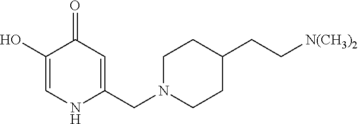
C1(O)=CNC(CN2CCC(CC[N(CH3)2])CC2)=CC1=O
